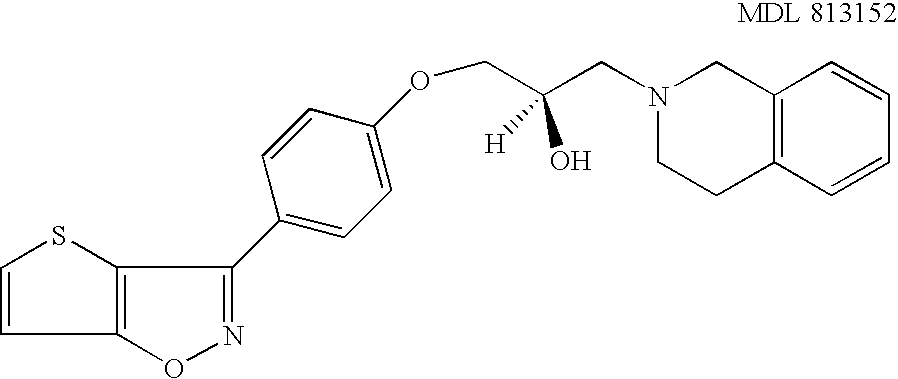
O1N=C(C2=CC=C(OCC(O)([H])CN3CCC4=C(C3)C=CC=C4)C=C2)C2=C1C=CS2
